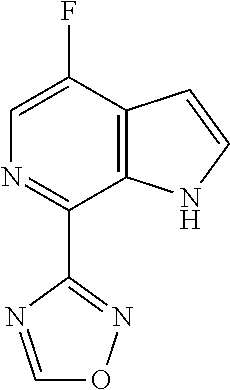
C1=C(F)C2=C(C(C3=NOC=N3)=N1)NC=C2
